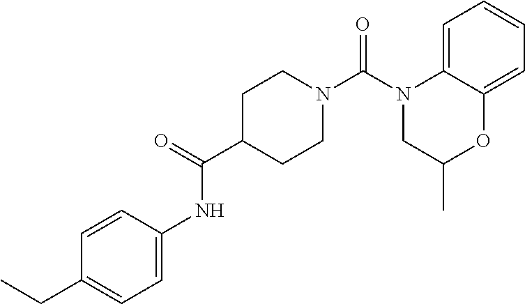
N1(C(N2CCC(C(=O)NC3=CC=C(CC)C=C3)CC2)=O)CC(C)OC2=CC=CC=C12
